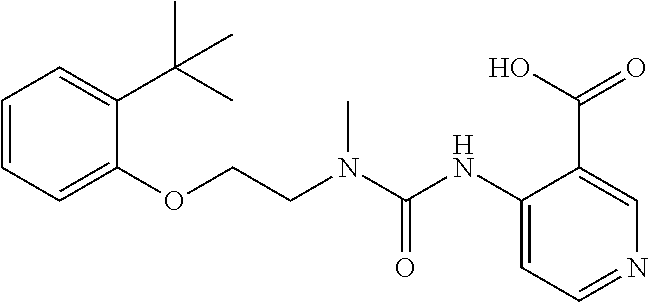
C1=CC=C(C(C)(C)C)C(OCCN(C(NC2=CC=NC=C2C(O)=O)=O)C)=C1
